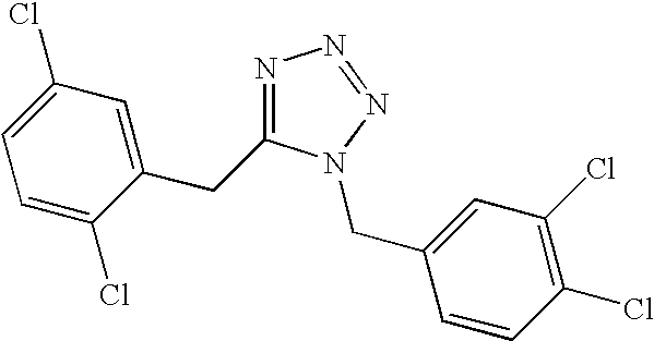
N1=C(CC2=CC(Cl)=CC=C2Cl)N(CC2=CC(Cl)=C(Cl)C=C2)N=N1
